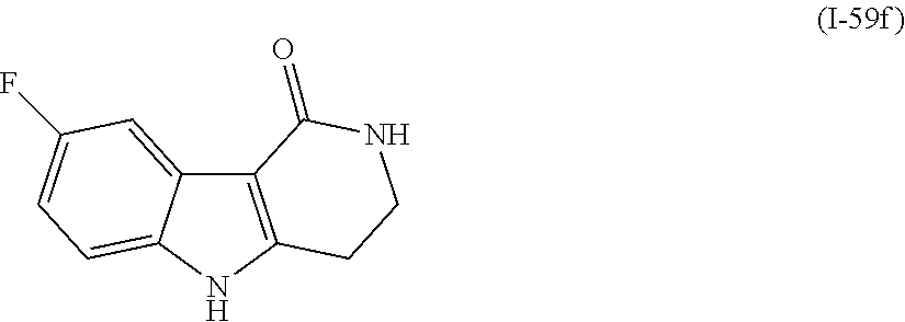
C12=C(NC3=CC=C(F)C=C13)CCNC2=O
